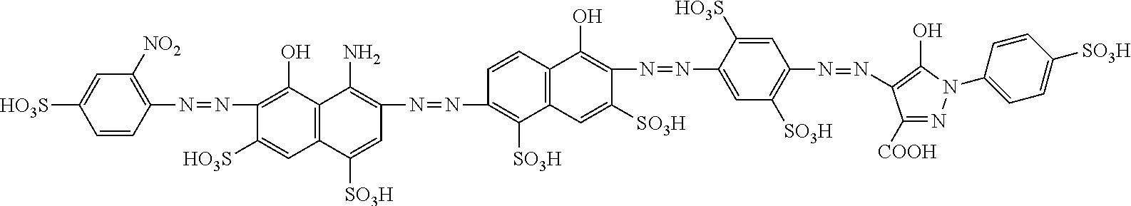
C1=CC(N=NC2=C(O)C3=C(C=C2[HO3S])C([SO3H])=CC(N=NC2=C([SO3H])C4=C(C=C2)C(O)=C(N=NC2=CC([SO3H])=C(N=NC5=C(O)N(C6=CC=C([SO3H])C=C6)N=C5[COOH])C=C2[HO3S])C([SO3H])=C4)=C3N)=C([NO2])C=C1[HO3S]
